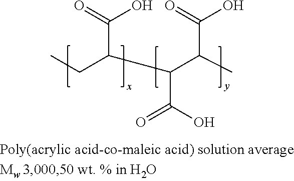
CCC(C(C(C)C(O)=O)C(O)=O)C(O)=O
